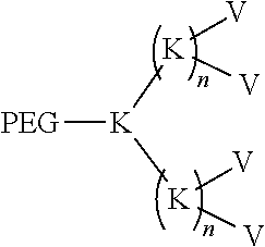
[PEG][K]([K]([V])[V])[K]([V])[V]
